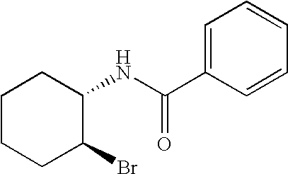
C1CCC(Br)C(NC(C2=CC=CC=C2)=O)C1
